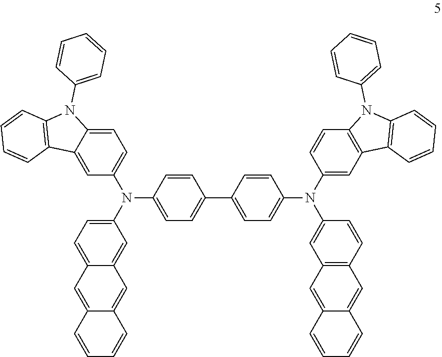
C1=CC(N(C2=CC=C3C(=C2)C=C2C(=C3)C=CC=C2)C2=CC=C3C(=C2)C2=C(N3C3=CC=CC=C3)C=CC=C2)=CC=C1C1=CC=C(N(C2=CC3=C(C=C2)N(C2=CC=CC=C2)C2=C3C=CC=C2)C2=CC3=C(C=C2)C=C2C(=C3)C=CC=C2)C=C1
